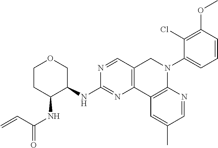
C1CC(NC(=O)C=C)C(NC2=NC3=C(C=N2)CN(C2=CC=CC(OC)=C2Cl)C2=C3C=C(C)C=N2)CO1
